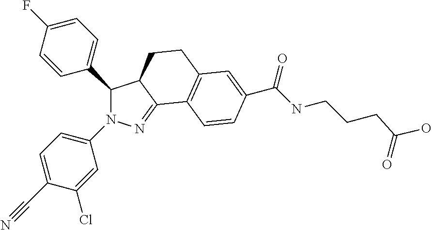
C1(C2=CC=C(F)C=C2)N(C2=CC=C(C#N)C(Cl)=C2)N=C2C1CCC1=C2C=CC(C(=O)NCCCC(O)=O)=C1
